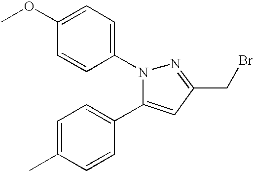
C1(C2=CC=C(C)C=C2)=CC(CBr)=NN1C1=CC=C(OC)C=C1
